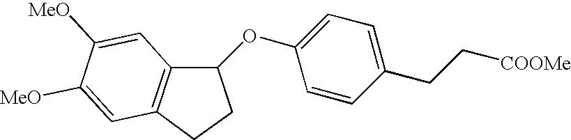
C1(OC2=CC=C(CC[COOMe])C=C2)C2=C(CC1)C=C([MeO])C([MeO])=C2
